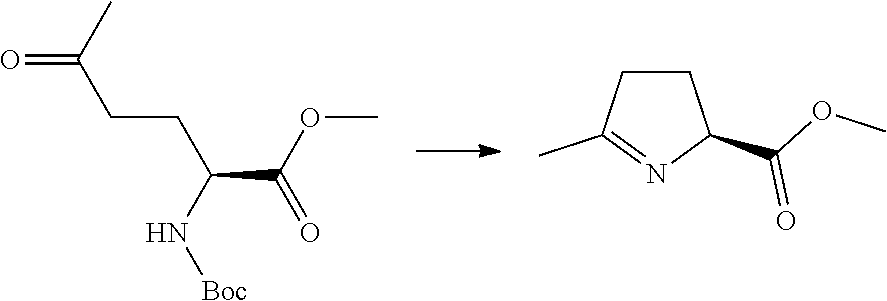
CC(CCC(N[Boc])C(OC)=O)=O.C1CC(C)=NC1C(OC)=O
